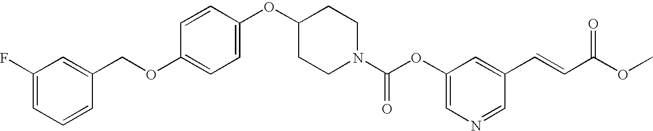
C1(F)=CC=CC(COC2=CC=C(OC3CCN(C(OC4=CN=CC(C=CC(=O)OC)=C4)=O)CC3)C=C2)=C1
